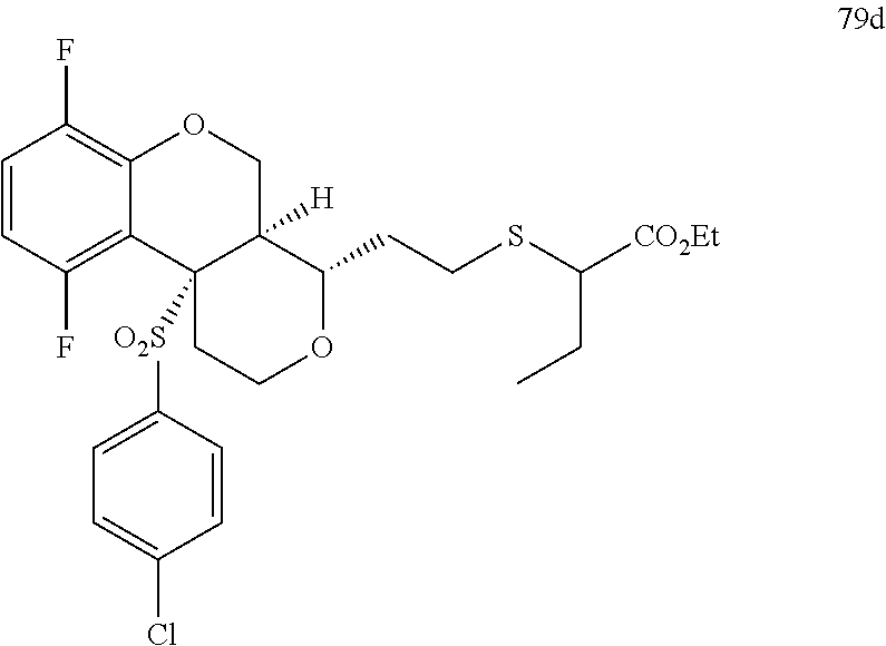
C1=CC(F)=C2C(=C1F)OCC1([H])C2([O2S]C2=CC=C(Cl)C=C2)CCOC1CCSC([CO2Et])CC
